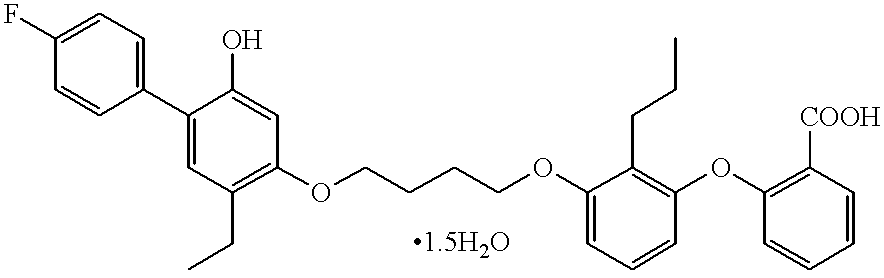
C1(F)=CC=C(C2=CC(CC)=C(OCCCCOC3=CC=CC(OC4=C([COOH])C=CC=C4)=C3CCC)C=C2O)C=C1
